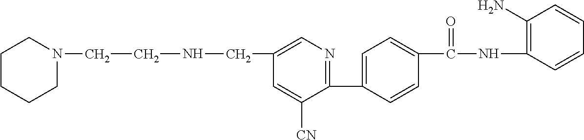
C1(C2=CC=C(C(NC3=C(N)C=CC=C3)=O)C=C2)=NC=C(CNCCN2CCCCC2)C=C1[CN]
